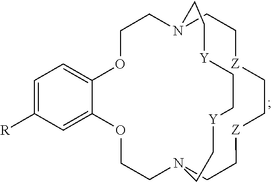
C1OC2=CC=C([R])C=C2OCCN2CC[Z]CC[Z]CCN(C1)CC[Y]CC[Y]CC2
